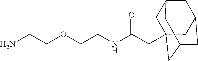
C1C2(CC(NCCOCCN)=O)CC3CC(CC1C3)C2
